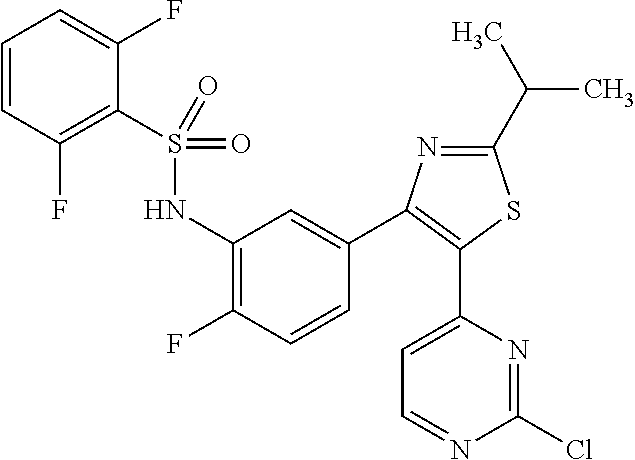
C1=CC(F)=C(S(NC2=C(F)C=CC(C3=C(C4=CC=NC(Cl)=N4)SC(C(C)C)=N3)=C2)(=O)=O)C(F)=C1
